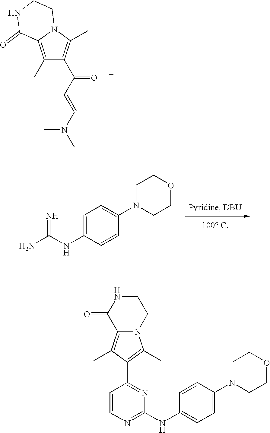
C1(C)=C2N(C(C)=C1C(C=CN(C)C)=O)CCNC2=O.C1=C(NC(N)=N)C=CC(N2CCOCC2)=C1.N1(C2=CC=C(NC3=NC=CC(C4=C(C)N5C(=C4C)C(=O)NCC5)=N3)C=C2)CCOCC1
